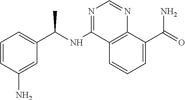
C1=CC(N)=CC(C(C)NC2=NC=NC3=C2C=CC=C3C(N)=O)=C1
